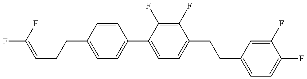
C1=C(CCC=C(F)F)C=CC(C2=CC=C(CCC3=CC=C(F)C(F)=C3)C(F)=C2F)=C1
